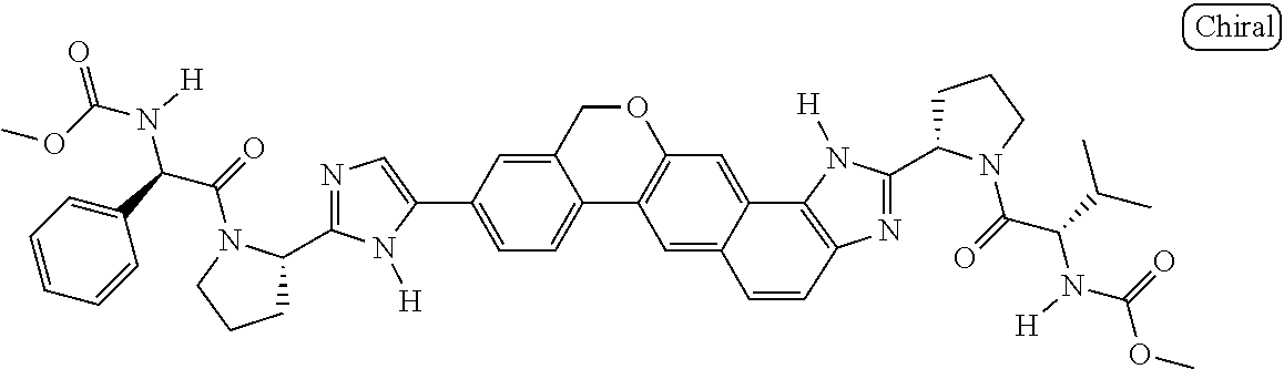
C1(C2=CC=C3C(=C2)COC2=C3C=C3C(=C2)C2=C(N=C(C4CCCN4C(=O)C(C(C)C)N([H])C(=O)OC)N2[H])C=C3)=CN=C(C2CCCN2C(=O)C(C2=CC=CC=C2)N([H])C(OC)=O)N1[H]
